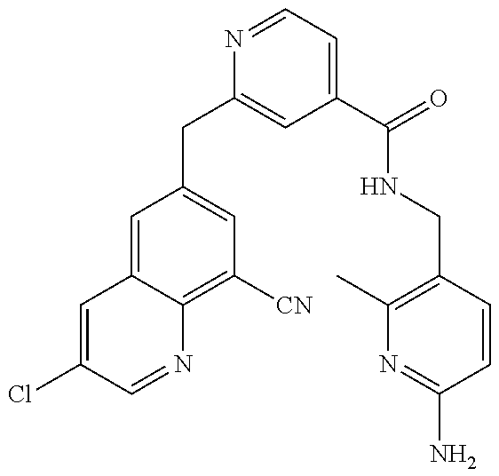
C1(CC2=CC(C(=O)NCC3=C(C)N=C(N)C=C3)=CC=N2)=CC([CN])=C2C(=C1)C=C(Cl)C=N2
